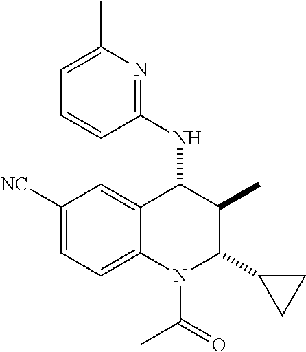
C1([NC])=CC=C2C(=C1)C(NC1=NC(C)=CC=C1)C(C)C(C1CC1)N2C(=O)C
